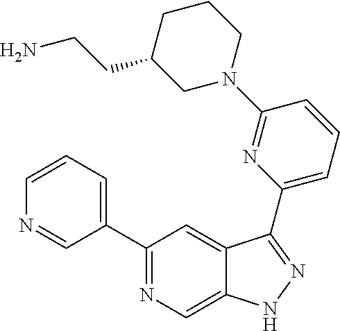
C1(C2=CC=CN=C2)=NC=C2C(=C1)C(C1=CC=CC(N3CCCC(CCN)C3)=N1)=NN2
